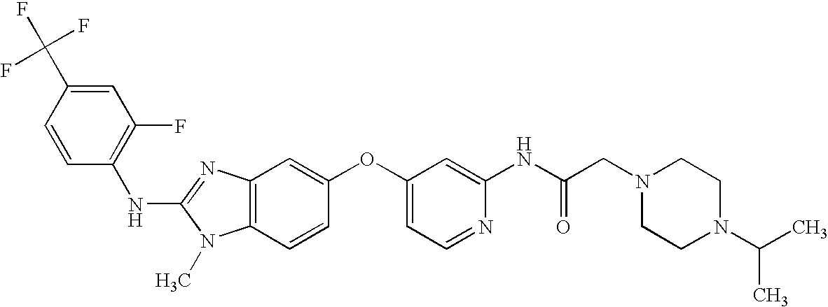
C1=C(C(F)(F)F)C=CC(NC2=NC3=C(N2C)C=CC(OC2=CC=NC(NC(CN4CCN(C(C)C)CC4)=O)=C2)=C3)=C1F
